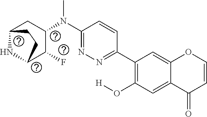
C1(C2=C(O[H])C=C3C(=C2)OC=CC3=O)=NN=C(N(C2CC3NC(C2F)CC3)C)C=C1
